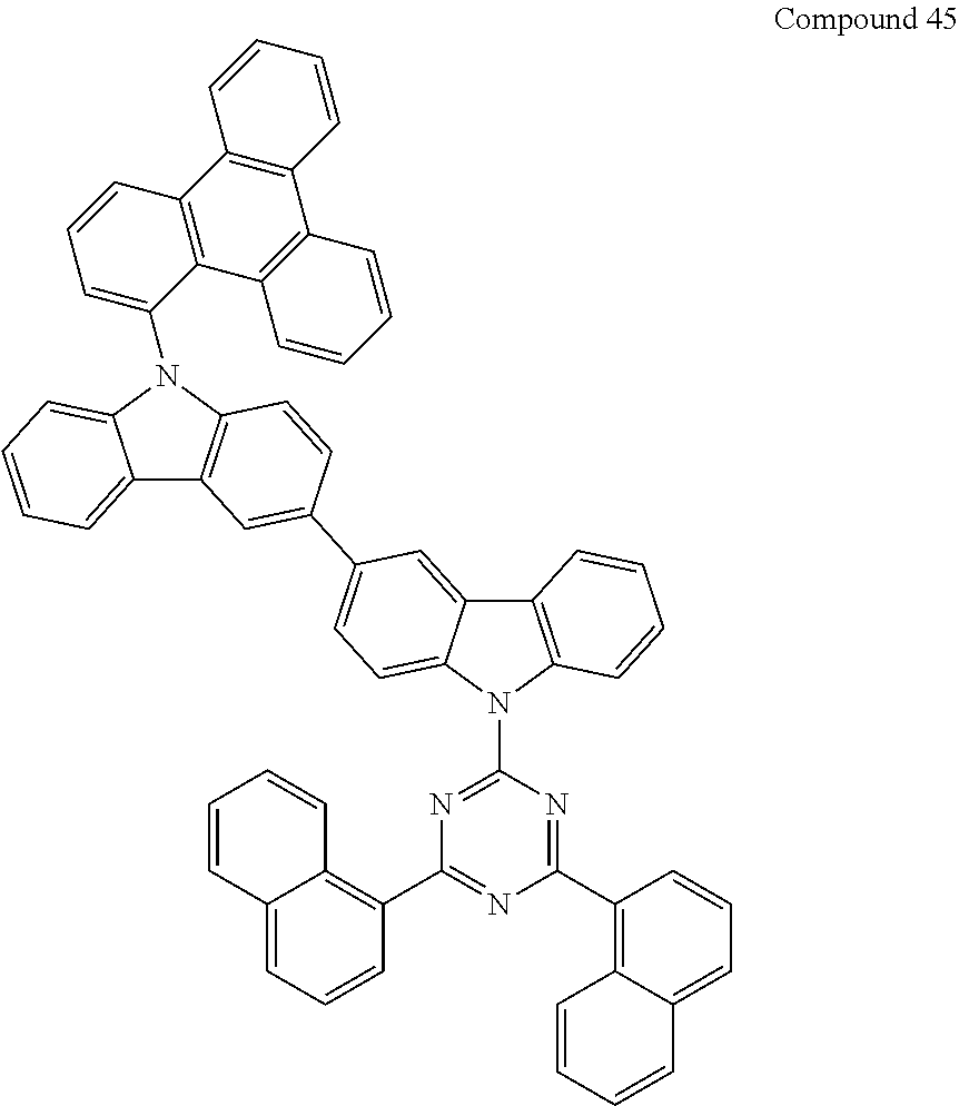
C1(N2C3=CC=CC=C3C3=C2C=CC(C2=CC=C4C(=C2)C2=C(N4C4=NC(C5=C6C(=CC=C5)C=CC=C6)=NC(C5=C6C(=CC=C5)C=CC=C6)=N4)C=CC=C2)=C3)=CC=CC2=C1C1=C(C3=C2C=CC=C3)C=CC=C1
